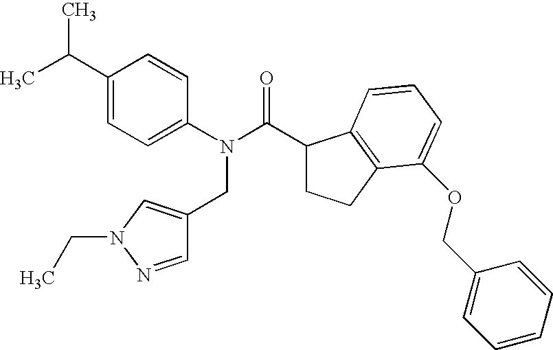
C1=C(C(C)C)C=CC(N(C(C2CCC3=C2C=CC=C3OCC2=CC=CC=C2)=O)CC2=CN(CC)N=C2)=C1
